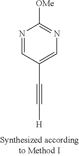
[H]C#CC1=CN=C([OMe])N=C1
